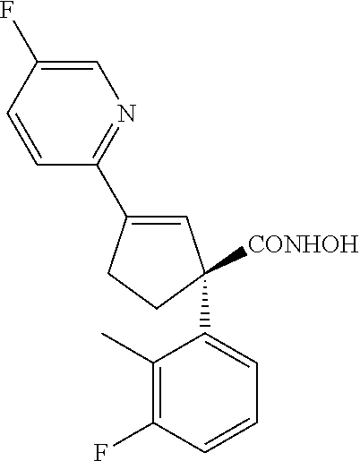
C1=C(F)C=CC(C2=CC(C3=CC=CC(F)=C3C)([CONHOH])CC2)=N1
